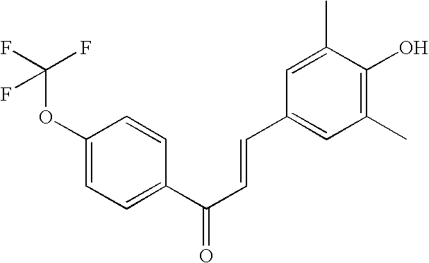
C1(OC(F)(F)F)=CC=C(C(C=CC2=CC(C)=C(O)C(C)=C2)=O)C=C1
